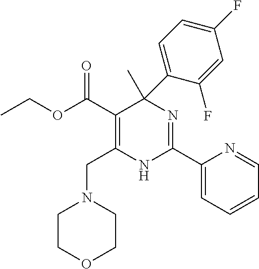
C(OC(C1=C(CN2CCOCC2)NC(C2=CC=CC=N2)=NC1(C)C1=CC=C(F)C=C1F)=O)C
